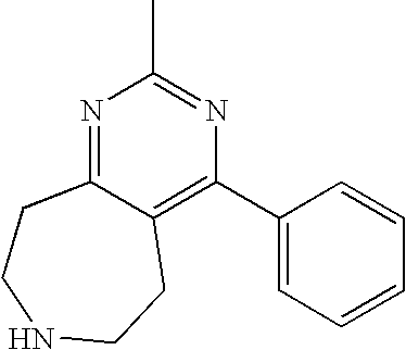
N1=C2C(=C(C3=CC=CC=C3)N=C1C)CCNCC2
